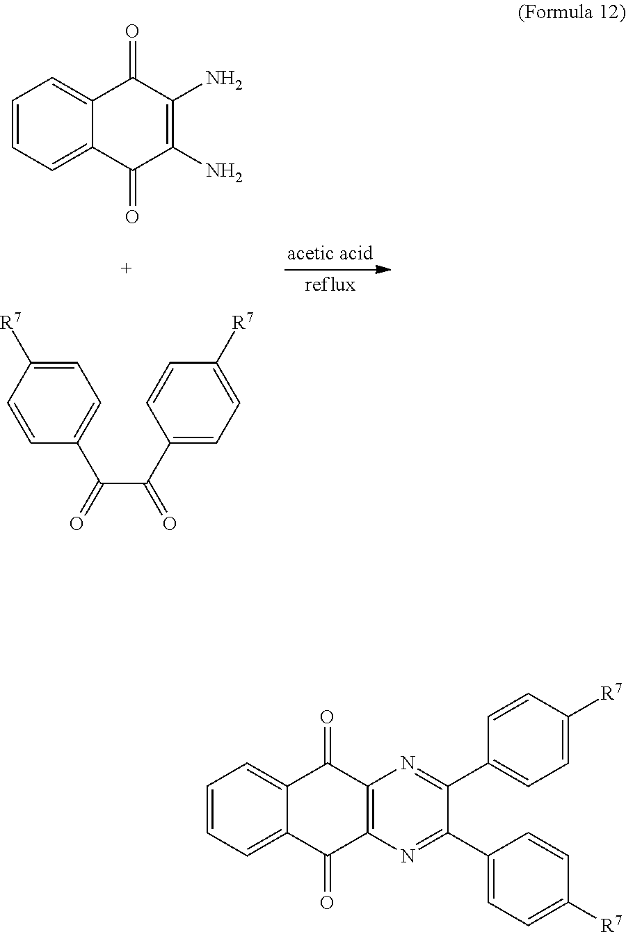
C1=CC=C2C(=C1)C(=O)C(N)=C(N)C2=O.C1=C([R7])C=CC(C(C(C2=CC=C([R7])C=C2)=O)=O)=C1.C1=CC=C2C(=C1)C(=O)C1=C(C2=O)N=C(C2=CC=C([R7])C=C2)C(C2=CC=C([R7])C=C2)=N1
